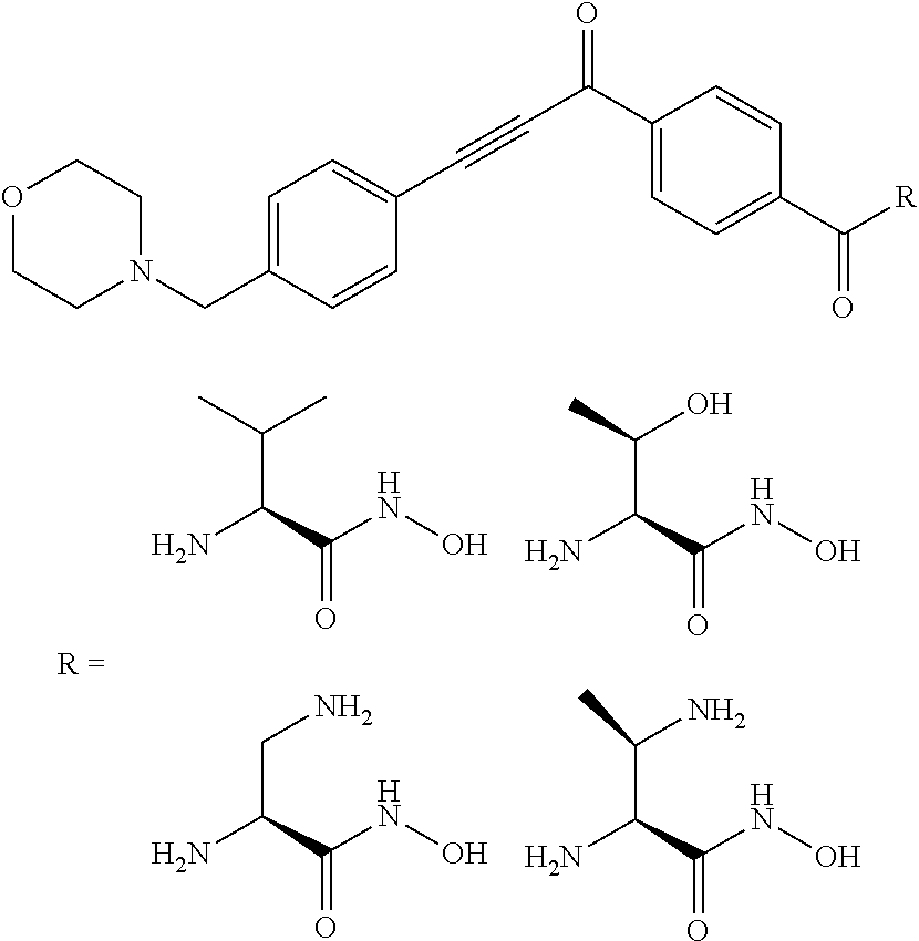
NC(C(NO)=O)CN.NC(C(NO)=O)C(C)N.NC(C(NO)=O)C(C)C.NC(C(NO)=O)C(C)O.C1=C(CN2CCOCC2)C=CC(C#CC(C2=CC=C(C([R])=O)C=C2)=O)=C1
